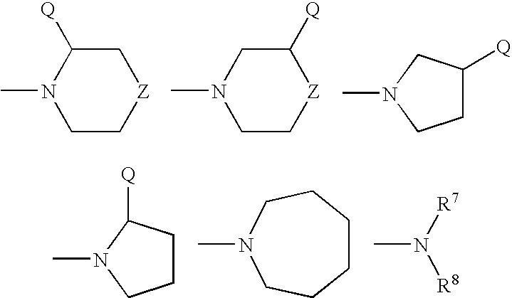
C1[Z]CC([Q])N(C)C1.C1[Z]C([Q])CN(C)C1.C1C([Q])CN(C)C1.C1CC([Q])N(C)C1.C1CCCN(C)CC1.N(C)([R7])[R8]
